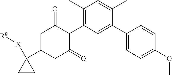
C1(C)=C(C2C(=O)CC(C3([X][R8])CC3)CC2=O)C=C(C2=CC=C(OC)C=C2)C(C)=C1
